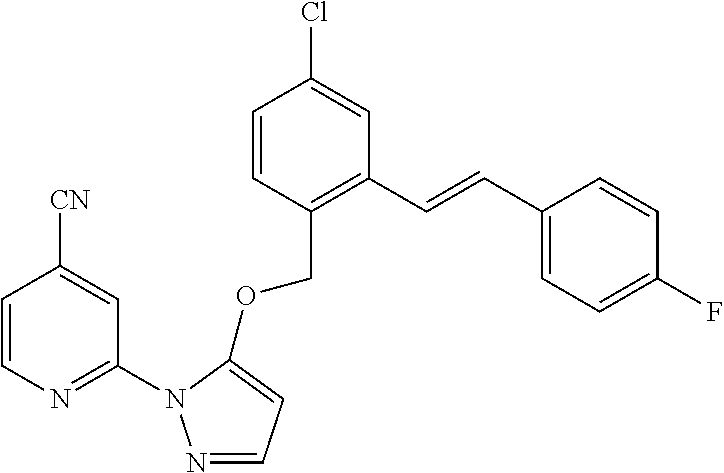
C1=CC(COC2=CC=NN2C2=NC=CC([CN])=C2)=C(C=CC2=CC=C(F)C=C2)C=C1Cl
